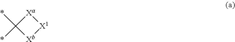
*C1(*)[Xb][X1][Xa]1
